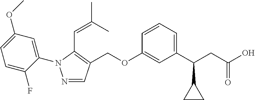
N1=CC(COC2=CC(C(C3CC3)CC(=O)O)=CC=C2)=C(C=C(C)C)N1C1=CC(OC)=CC=C1F
